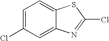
C1=C(Cl)C=C2C(=C1)SC(Cl)=N2
